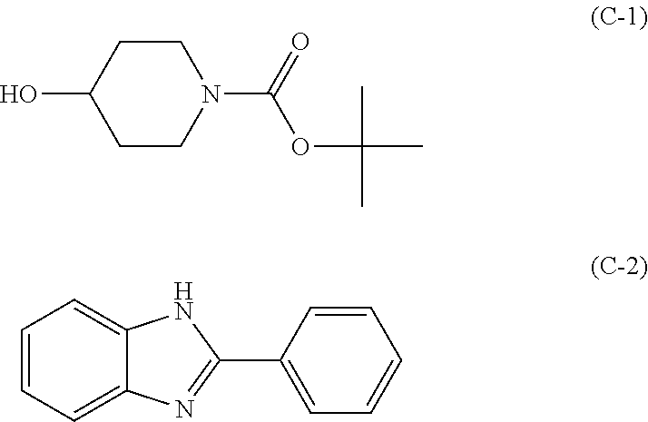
C1CC(O)CCN1C(=O)OC(C)(C)C.C1=CC=C2C(=C1)NC(C1=CC=CC=C1)=N2
